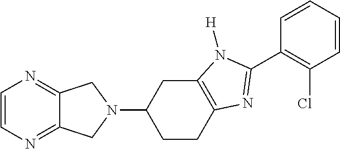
C1=CN=C2C(=N1)CN(C1CCC3=C(C1)N([H])C(C1=C(Cl)C=CC=C1)=N3)C2
